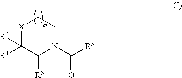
[X]1C([R1])([R2])C([R3])N(C(=O)[R5])CC1
